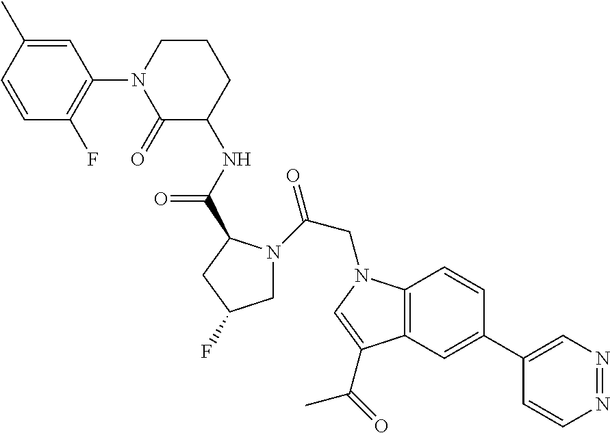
C1=CC(C)=CC(N2C(=O)C(NC(=O)C3N(C(=O)CN4C5=C(C=C(C6=CN=NC=C6)C=C5)C(C(C)=O)=C4)CC(F)C3)CCC2)=C1F
